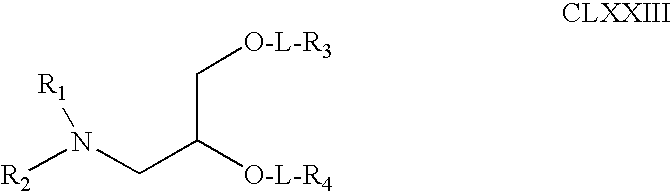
[R2]N(CC([O-L-R4])C[O-L-R3])[R1]
